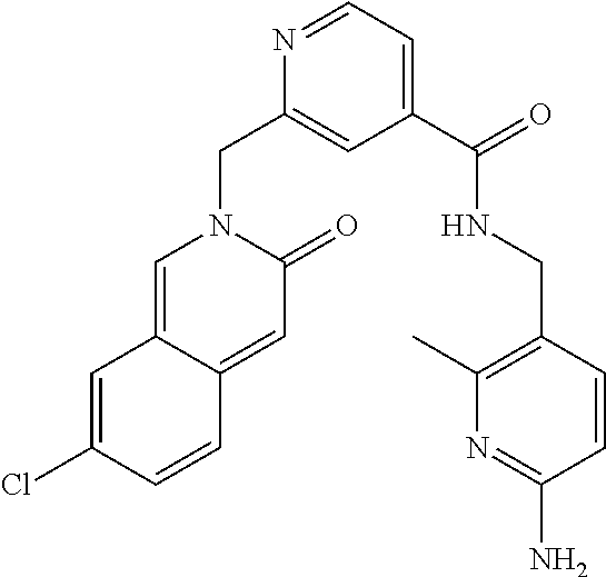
C1(C(NCC2=C(C)N=C(N)C=C2)=O)=CC=NC(CN2C(=O)C=C3C(=C2)C=C(Cl)C=C3)=C1
